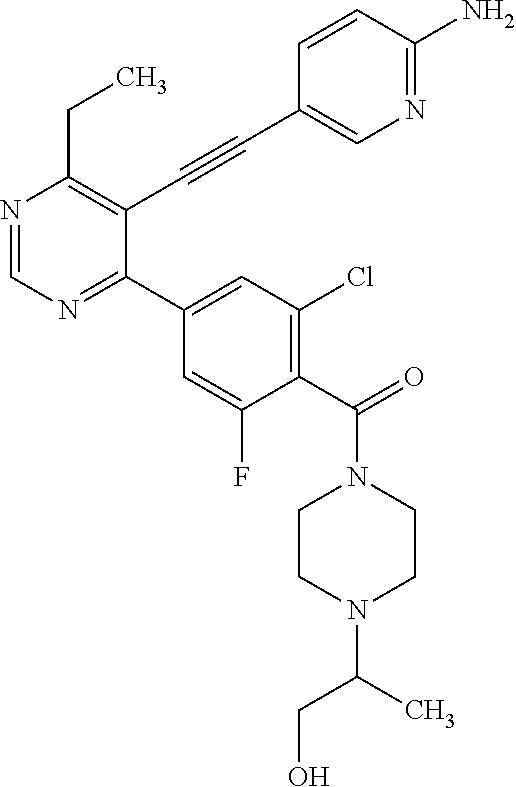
N1=CN=C(C2=CC(Cl)=C(C(=O)N3CCN(C(C)CO)CC3)C(F)=C2)C(C#CC2=CN=C(N)C=C2)=C1CC
